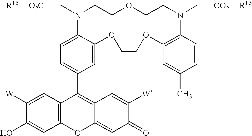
C1=C2C(=CC(C3=C4C(=CC(=O)C([W])=C4)OC4=C3C=C([W])C(O)=C4)=C1)OCCOC1=C(C=CC(C)=C1)N(C[CO2][R16])CCOCCN2C[O2C][R16]
